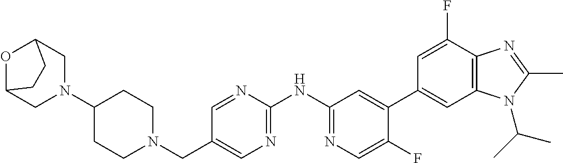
C1(N2CC3OC(C2)CC3)CCN(CC2=CN=C(NC3=NC=C(F)C(C4=CC5=C(C(F)=C4)N=C(C)N5C(C)C)=C3)N=C2)CC1
